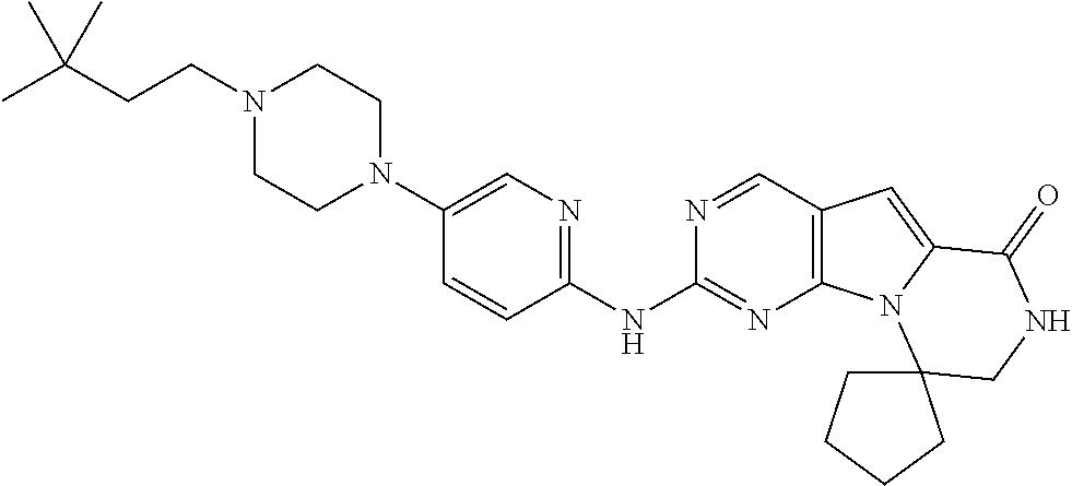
C1=CC(NC2=NC3=C(C=N2)C=C2N3C3(CNC2=O)CCCC3)=NC=C1N1CCN(CCC(C)(C)C)CC1
